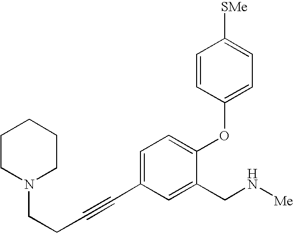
C1=C(C#CCCN2CCCCC2)C=C(CN[Me])C(OC2=CC=C([SMe])C=C2)=C1
